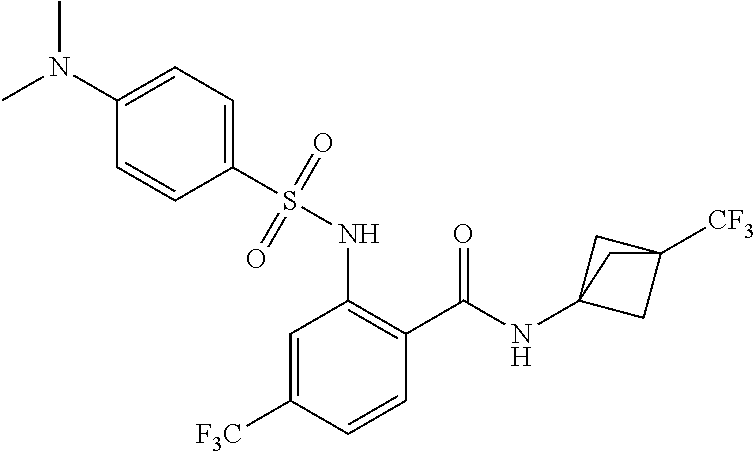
C1=C([F3C])C=CC(C(=O)NC23CC([CF3])(C2)C3)=C1NS(C1=CC=C(N(C)C)C=C1)(=O)=O
